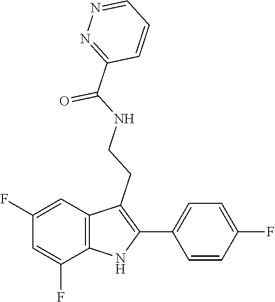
O=C(NCCC1=C(C2=CC=C(F)C=C2)NC2=C1C=C(F)C=C2F)C1=NN=CC=C1
